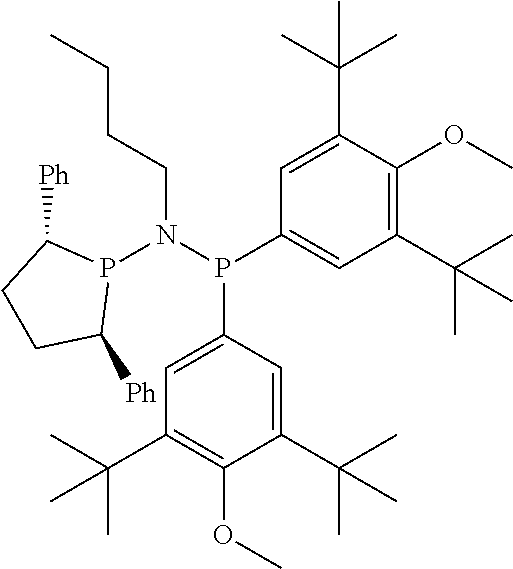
C1=C(C(C)(C)C)C(OC)=C(C(C)(C)C)C=C1P(N(P1C([Ph])CCC1[Ph])CCCC)C1=CC(C(C)(C)C)=C(OC)C(C(C)(C)C)=C1
